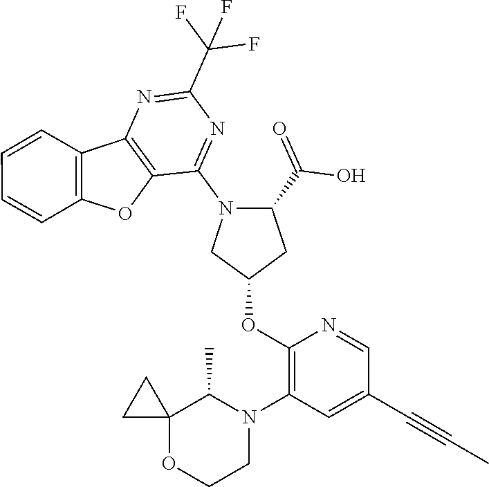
C12=C(C(N3CC(OC4=C(N5CCOC6(C5C)CC6)C=C(C#CC)C=N4)CC3C(=O)O)=NC(C(F)(F)F)=N1)OC1=C2C=CC=C1
